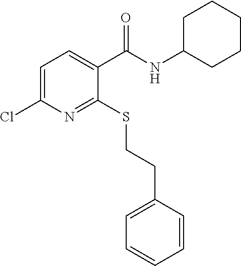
C1=C(Cl)N=C(SCCC2=CC=CC=C2)C(C(NC2CCCCC2)=O)=C1
